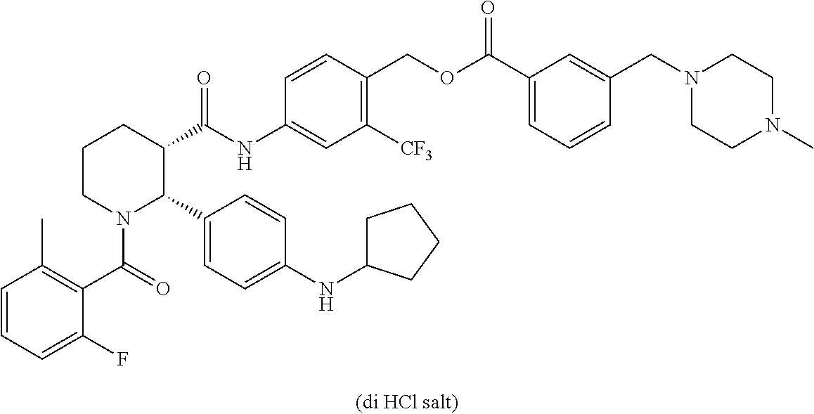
C1=CC=C(F)C(C(=O)N2C(C3=CC=C(NC4CCCC4)C=C3)C(C(NC3=CC([CF3])=C(COC(C4=CC=CC(CN5CCN(C)CC5)=C4)=O)C=C3)=O)CCC2)=C1C
